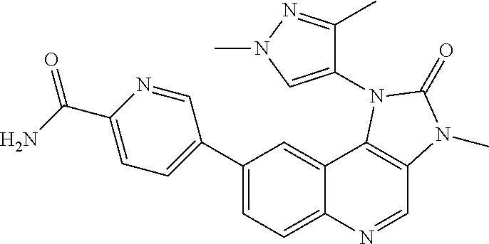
C1=C(C2=CC=C(C(N)=O)N=C2)C=C2C(=C1)N=CC1=C2N(C2=CN(C)N=C2C)C(=O)N1C
